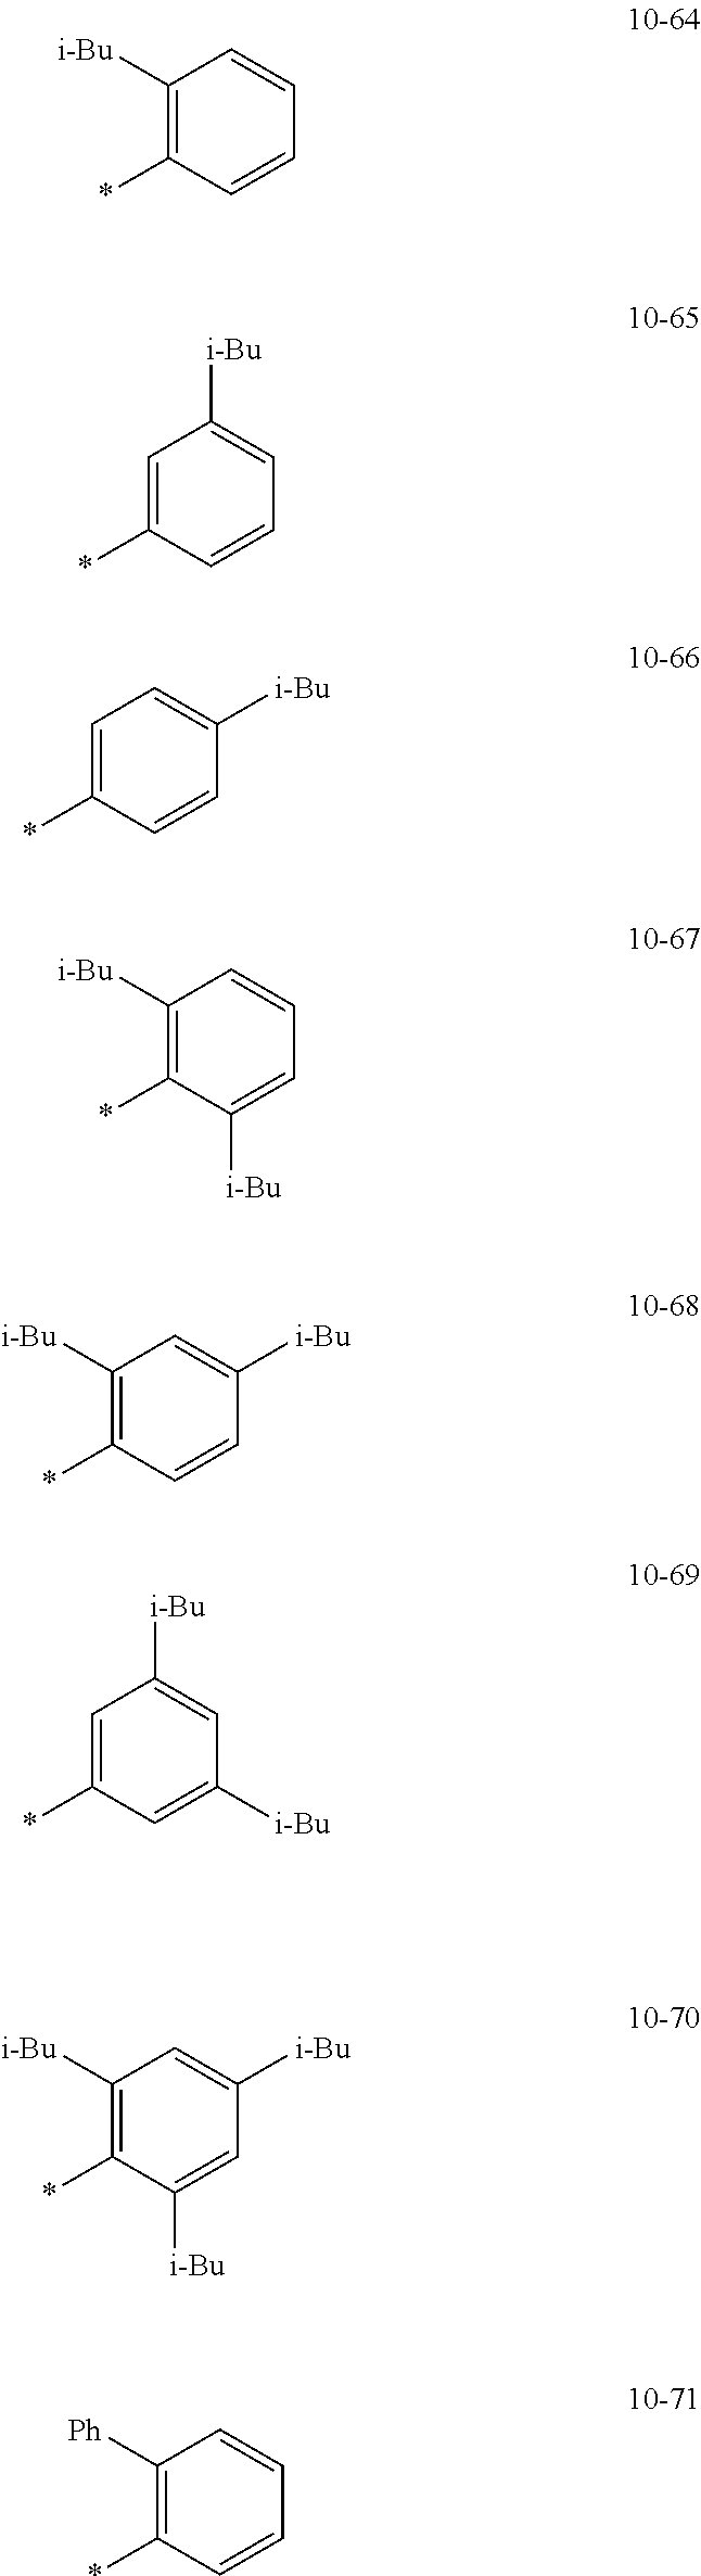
C1([i-Bu])=C(*)C=CC=C1.C1=C(*)C=CC=C1[i-Bu].C1=C(*)C=CC([i-Bu])=C1.C1([i-Bu])=C(*)C([i-Bu])=CC=C1.C1([i-Bu])=C(*)C=CC([i-Bu])=C1.C1=C(*)C=C([i-Bu])C=C1[i-Bu].C1([i-Bu])=C(*)C([i-Bu])=CC([i-Bu])=C1.C1([Ph])=C(*)C=CC=C1
